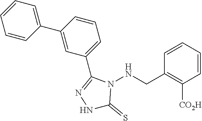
C1=CC(C2=CC(C3=NNC(=S)N3NCC3=C([CO2H])C=CC=C3)=CC=C2)=CC=C1
